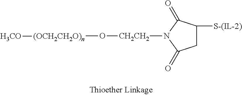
C1C([S-(IL-2)])C(=O)N([CH2CH2]O[(OCH2CH2O)n][H3CO])C1=O
